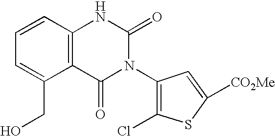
C1=CC2=C(C(CO)=C1)C(=O)N(C1=C(Cl)SC([CO2Me])=C1)C(=O)N2
